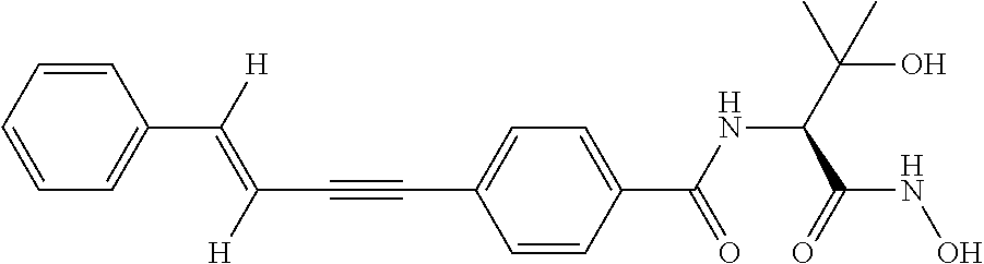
C1=CC=CC=C1C(=C(C#CC1=CC=C(C(NC(C(O)(C)C)C(NO)=O)=O)C=C1)[H])[H]
